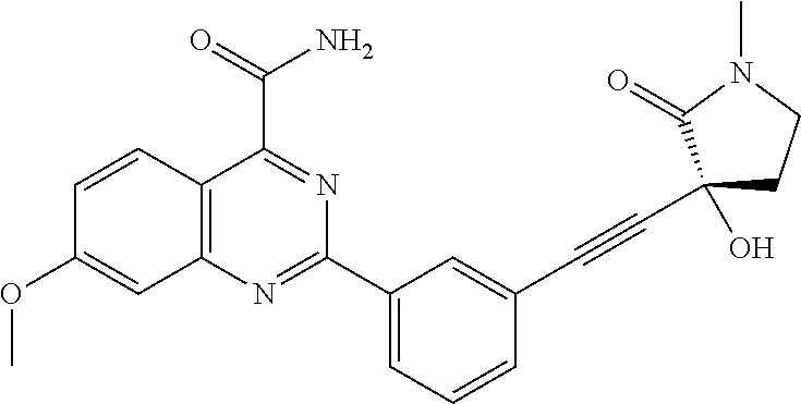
C12=C(N=C(C3=CC=CC(C#CC4(O)CCN(C)C4=O)=C3)N=C1C(=O)N)C=C(OC)C=C2
